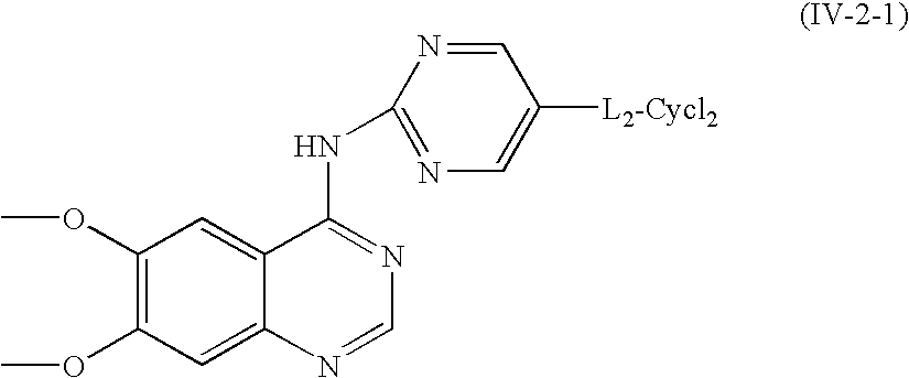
C1=C2C(=CC(OC)=C1OC)C(NC1=NC=C([L2-Cycl2])C=N1)=NC=N2
